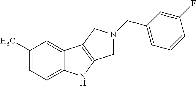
C1(C)=CC=C2C(=C1)C1=C(N2)CN(CC2=CC=CC(F)=C2)C1
